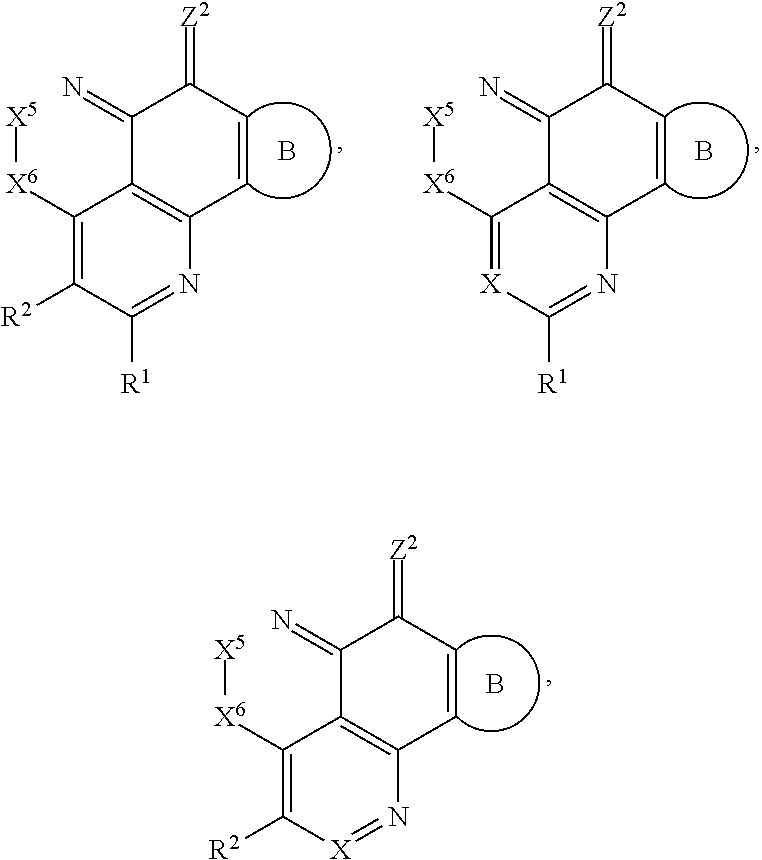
C1(=N)C2=C(C=CC1=[Z2])N=[X]C([R2])=C2[X6][X5].B.C1(=N)C2=C(C=CC1=[Z2])N=C([R1])C([R2])=C2[X6][X5].B.C1(=N)C2=C(C=CC1=[Z2])N=C([R1])[X]=C2[X6][X5].B
